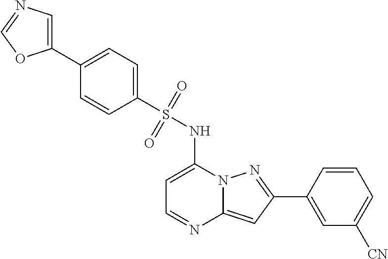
C1=C(C2=NN3C(=C2)N=CC=C3NS(C2=CC=C(C3=CN=CO3)C=C2)(=O)=O)C=CC=C1[CN]
